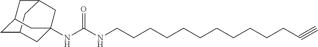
C12CC3CC(C1)CC(NC(NCCCCCCCCCCCC#C)=O)(C3)C2
